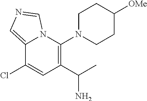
N12C(=CN=C1)C(Cl)=CC(C(C)N)=C2N1CCC([OMe])CC1
